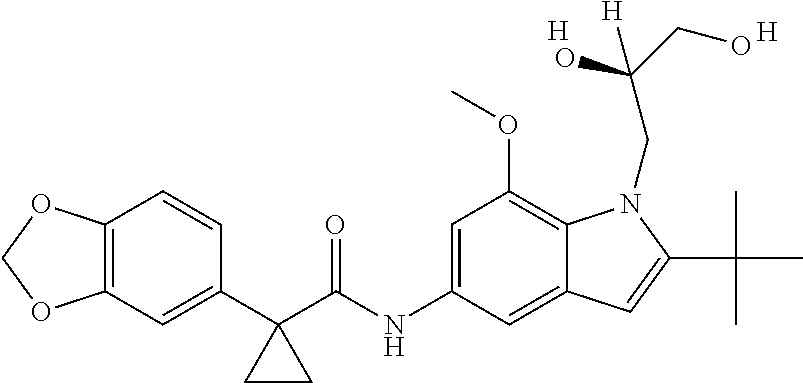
C12=C(C=C(C3(C(NC4=CC(OC)=C5C(=C4)C=C(C(C)(C)C)N5CC(CO)(O)[H])=O)CC3)C=C1)OCO2.[H].[H]
